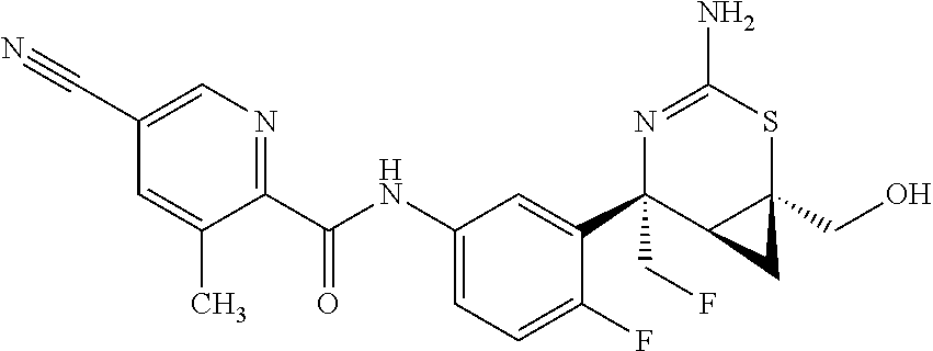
N1=C(N)SC2(CO)C(C1(C1=CC(NC(C3=NC=C(C#N)C=C3C)=O)=CC=C1F)CF)C2
